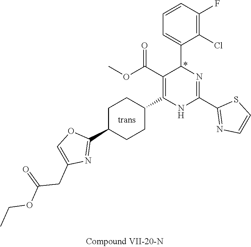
C1(F)=C(Cl)C(C2N=C(C3=NC=CS3)NC(C3CCC(C4=NC(CC(=O)OCC)=CO4)CC3)=C2C(OC)=O)=CC=C1
